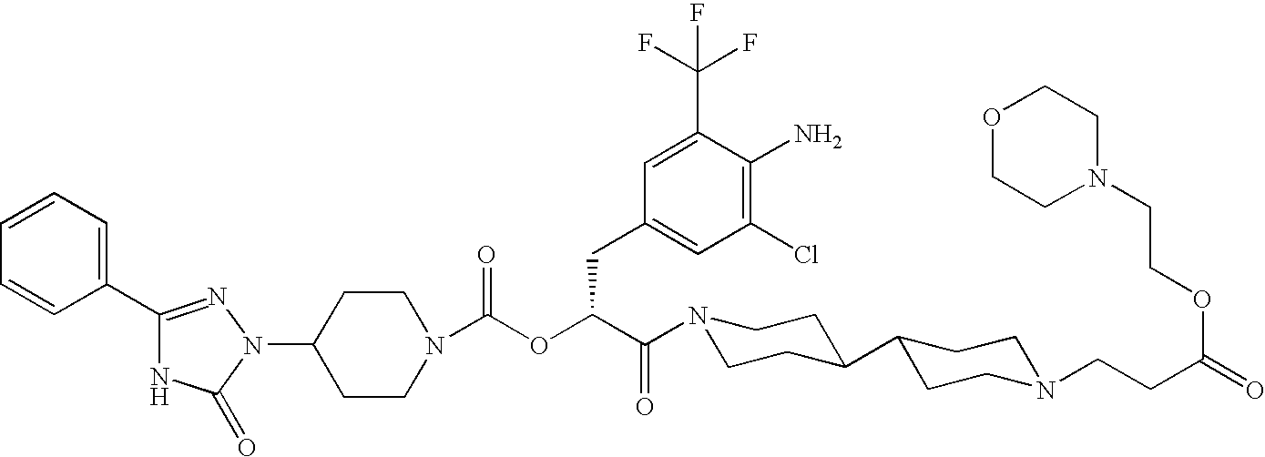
C1(N2C(=O)NC(C3=CC=CC=C3)=N2)CCN(C(OC(C(N2CCC(C3CCN(CCC(=O)OCCN4CCOCC4)CC3)CC2)=O)CC2=CC(Cl)=C(N)C(C(F)(F)F)=C2)=O)CC1
